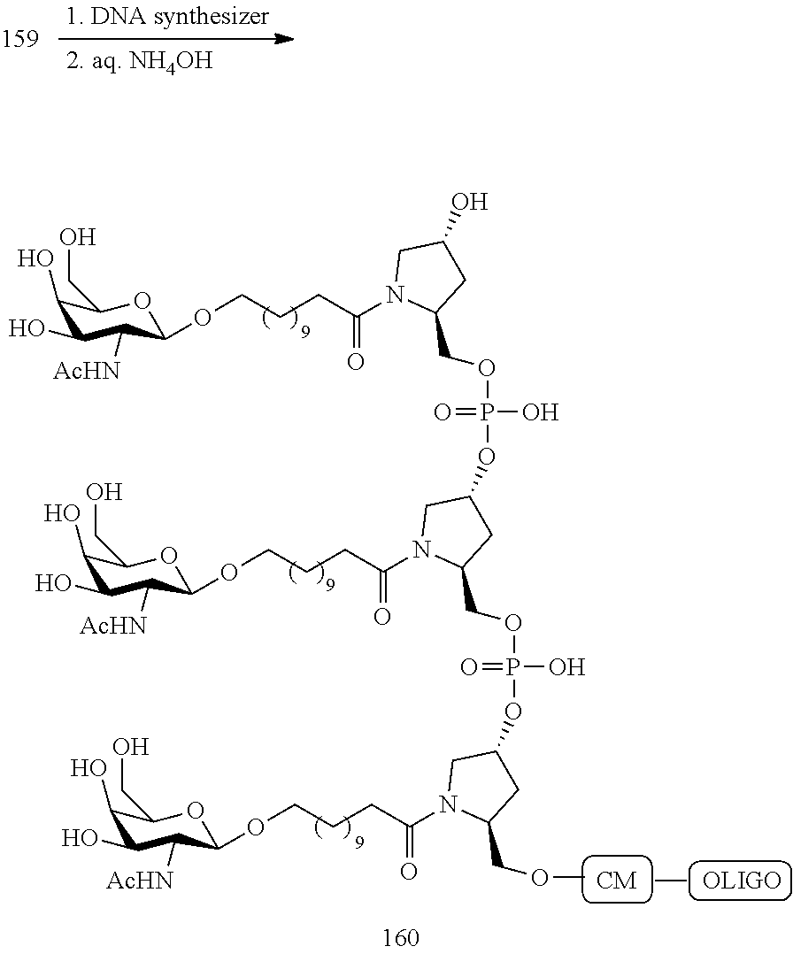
C1(O)C(O)C([AcHN])C(OCCCC(N2C(COP(=O)(O)OC3CC(COP(=O)(O)OC4CC(COC)N(C(CCCOC5C([AcHN])C(O)C(O)C(CO)O5)=O)C4)N(C(CCCOC4C([AcHN])C(O)C(O)C(CO)O4)=O)C3)CC(O)C2)=O)OC1CO
